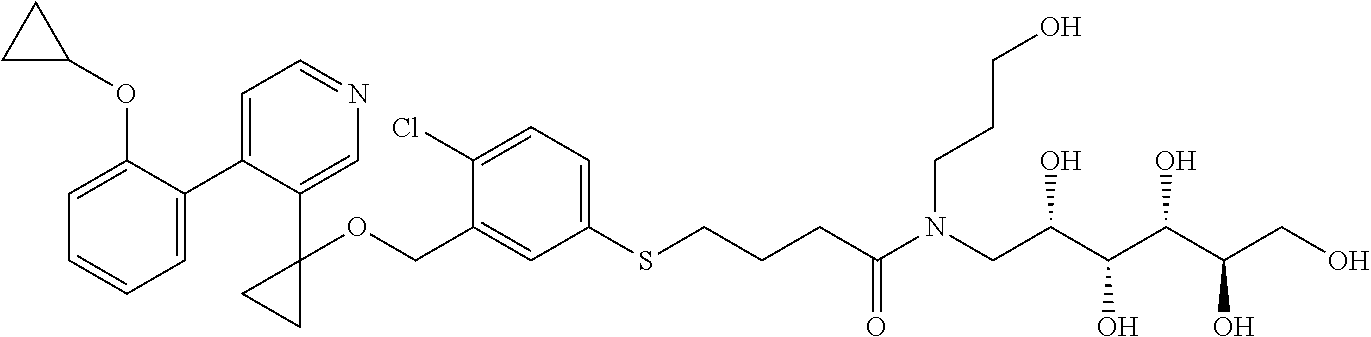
C1=C(COC2(C3=CN=CC=C3C3=CC=CC=C3OC3CC3)CC2)C(Cl)=CC=C1SCCCC(N(CC(C(C(C(CO)O)O)O)O)CCCO)=O
